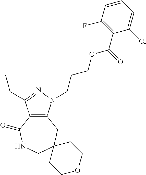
C12=C(N(CCCOC(C3=C(F)C=CC=C3Cl)=O)N=C1CC)CC1(CNC2=O)CCOCC1
